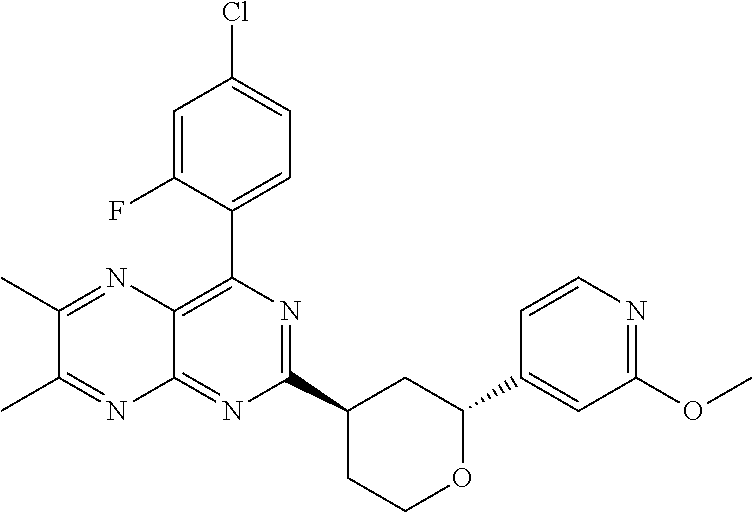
N1=C(C2CC(C3=CC(OC)=NC=C3)OCC2)N=C2C(=C1C1=CC=C(Cl)C=C1F)N=C(C)C(C)=N2
